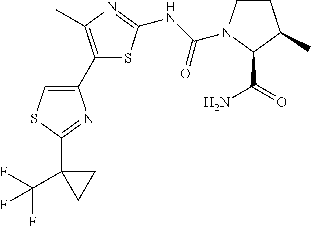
N(C1=NC(C)=C(C2=CSC(C3(C(F)(F)F)CC3)=N2)S1)C(=O)N1CCC(C)C1C(N)=O
